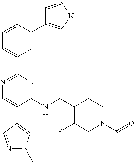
C1=NN(C)C=C1C1=CC(C2=NC=C(C3=CN(C)N=C3)C(NCC3C(F)CN(C(=O)C)CC3)=N2)=CC=C1
